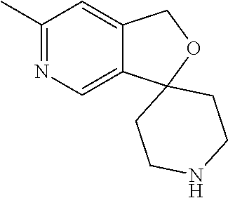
C1(C)=NC=C2C(=C1)COC21CCNCC1
